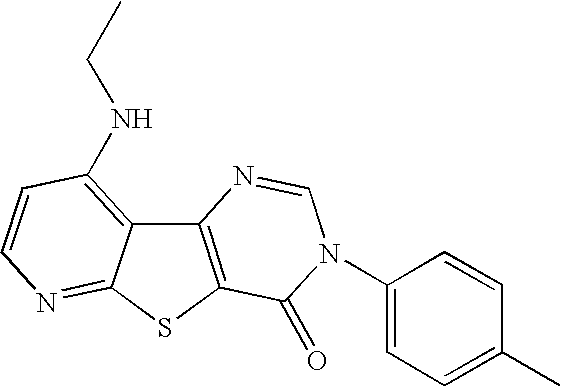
C12=C(SC3=NC=CC(NCC)=C13)C(=O)N(C1=CC=C(C)C=C1)C=N2
